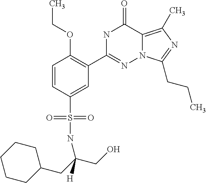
C1=CC(S(NC(CC2CCCCC2)(CO)[H])(=O)=O)=CC(C2=NN3C(=C(C)N=C3CCC)C(=O)N2)=C1OCC
